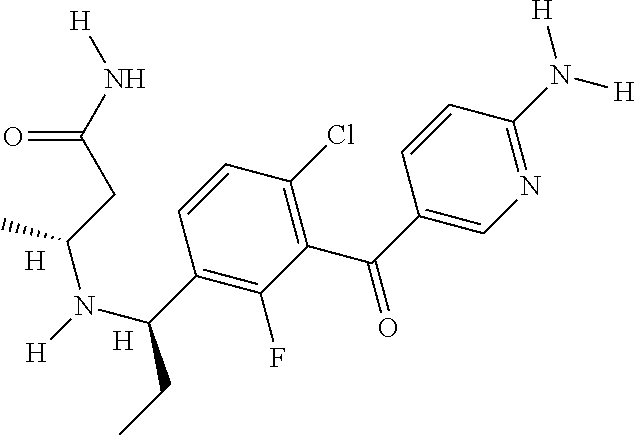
N1=C(N([H])[H])C=CC(C(=O)C2=C(Cl)C=CC(C(N([H])C(CC(N[H])=O)C)CC)=C2F)=C1.[H].[H]
